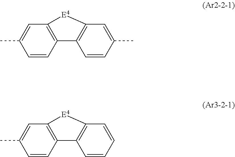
C1=C(C)C=CC2=C1[E4]C1=C2C=CC(C)=C1.C1=C(C)C=CC2=C1[E4]C1=C2C=CC=C1
